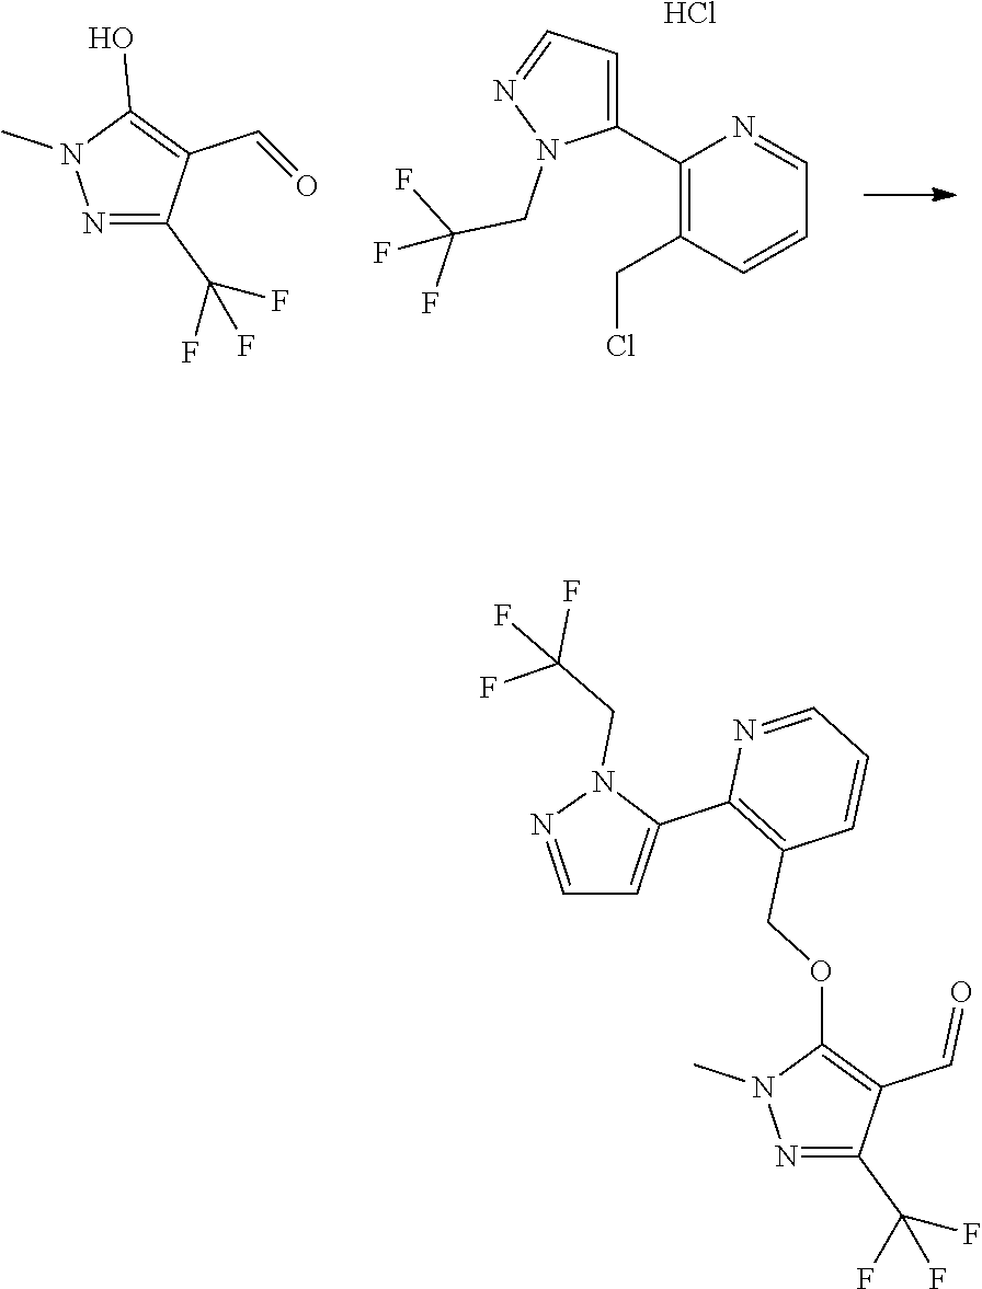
N1=C(C(F)(F)F)C(C=O)=C(O)N1C.C1(C2=CC=NN2CC(F)(F)F)=C(CCl)C=CC=N1.Cl.N1=C(C(F)(F)F)C(C=O)=C(OCC2=C(C3=CC=NN3CC(F)(F)F)N=CC=C2)N1C
